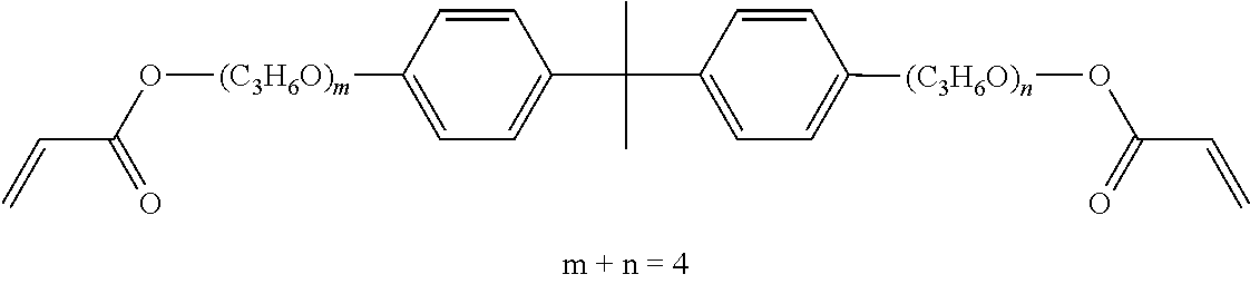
C=CC(O[(C3H6O)m]C1=CC=C(C(C)(C)C2=CC=C([(C3H6O)n]OC(C=C)=O)C=C2)C=C1)=O
